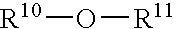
[R10]O[R11]
